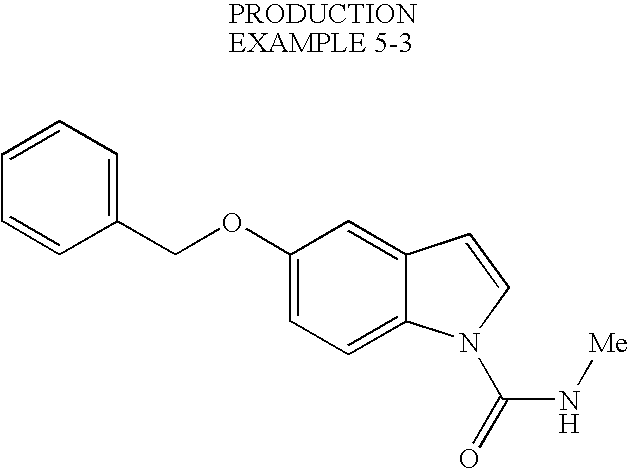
C1=CC=C(COC2=CC=C3C(=C2)C=CN3C(N[Me])=O)C=C1
